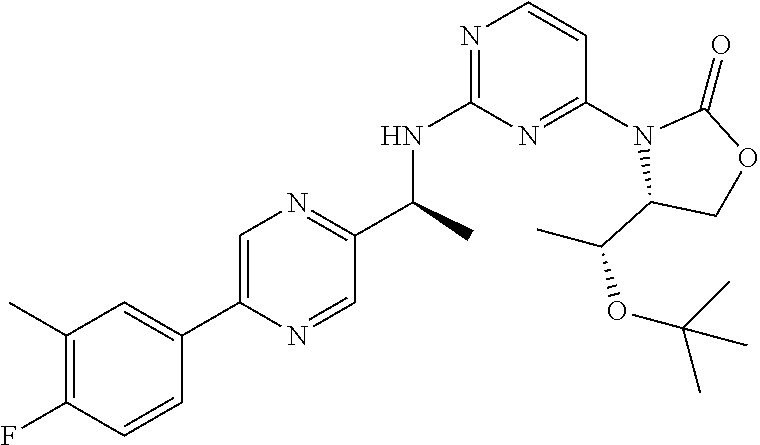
C1(C)=C(F)C=CC(C2=CN=C(C(NC3=NC=CC(N4C(C(C)OC(C)(C)C)COC4=O)=N3)C)C=N2)=C1
